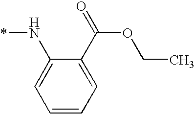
C1=CC=C(C(=O)OCC)C(N*)=C1
